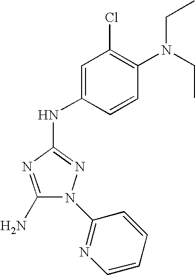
C1(N)=NC(NC2=CC(Cl)=C(N(CC)CC)C=C2)=NN1C1=NC=CC=C1
